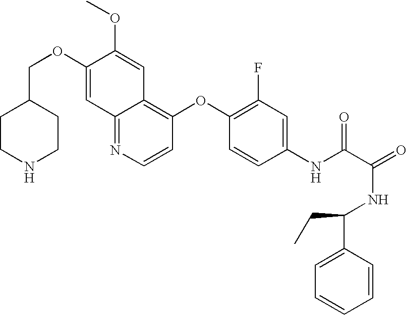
C12=NC=CC(OC3=C(F)C=C(NC(C(NC(C4=CC=CC=C4)CC)=O)=O)C=C3)=C1C=C(OC)C(OCC1CCNCC1)=C2
